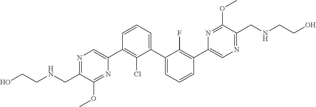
N1=C(CNCCO)C(OC)=NC(C2=C(Cl)C(C3=CC=CC(C4=CN=C(CNCCO)C(OC)=N4)=C3F)=CC=C2)=C1
